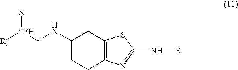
[R5][C*H](CNC1CCC2=C(C1)SC(N[R])=N2)[X]
